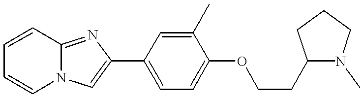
N12C(=NC(C3=CC=C(OCCC4N(C)CCC4)C(C)=C3)=C1)C=CC=C2
